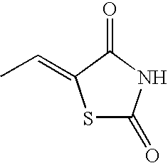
S1C(=O)NC(=O)C1=CC
